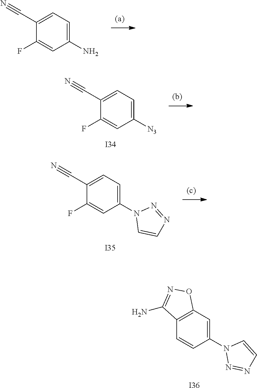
C1(F)=CC(N)=CC=C1C#N.[I34].C1(F)=CC([N3])=CC=C1C#N.[I35].C1(F)=CC(N2C=CN=N2)=CC=C1C#N.[I36].C1=CC(N2N=NC=C2)=CC2=C1C(N)=NO2
